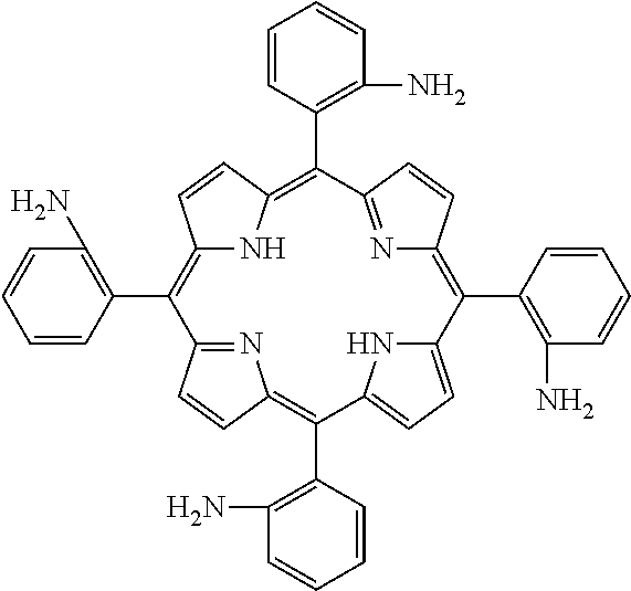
C12=C(C3=C(N)C=CC=C3)C3=NC(=C(C4=C(N)C=CC=C4)C4=CC=C(N4)C(C4=C(N)C=CC=C4)=C4N=C(C=C4)C(C4=C(N)C=CC=C4)=C(N1)C=C2)C=C3
